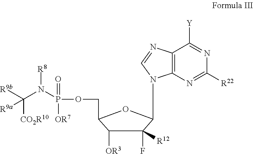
N1=C([Y])C2=C(N=C1[R22])N(C1C(F)([R12])C([OR3])C(COP(=O)([OR7])N(C([R9b])([CO2R10])[R9a])[R8])O1)C=N2
